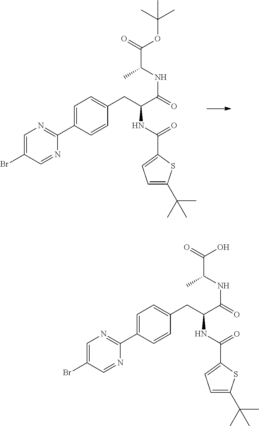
C1(C2=NC=C(Br)C=N2)=CC=C(CC(C(NC(C(=O)O)C)=O)NC(C2=CC=C(C(C)(C)C)S2)=O)C=C1.C1(C2=NC=C(Br)C=N2)=CC=C(CC(C(NC(C(=O)OC(C)(C)C)C)=O)NC(C2=CC=C(C(C)(C)C)S2)=O)C=C1
